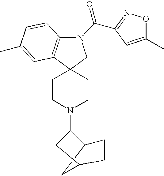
N1(C(=O)C2=NOC(C)=C2)C2=C(C3(C1)CCN(C1C4CCC(C4)C1)CC3)C=C(C)C=C2
